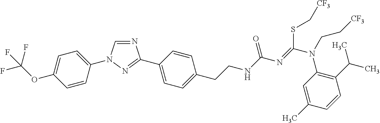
N1=CN(C2=CC=C(OC(F)(F)F)C=C2)N=C1C1=CC=C(CCNC(N=C(N(C2=C(C(C)C)C=CC(C)=C2)CC[CF3])SC[CF3])=O)C=C1
